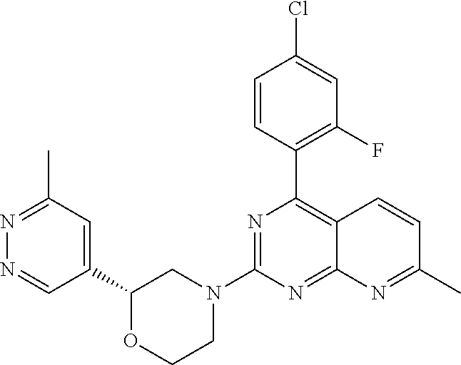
C1(C2=CC(C)=NN=C2)OCCN(C2=NC(C3=C(F)C=C(Cl)C=C3)=C3C(=N2)N=C(C)C=C3)C1
